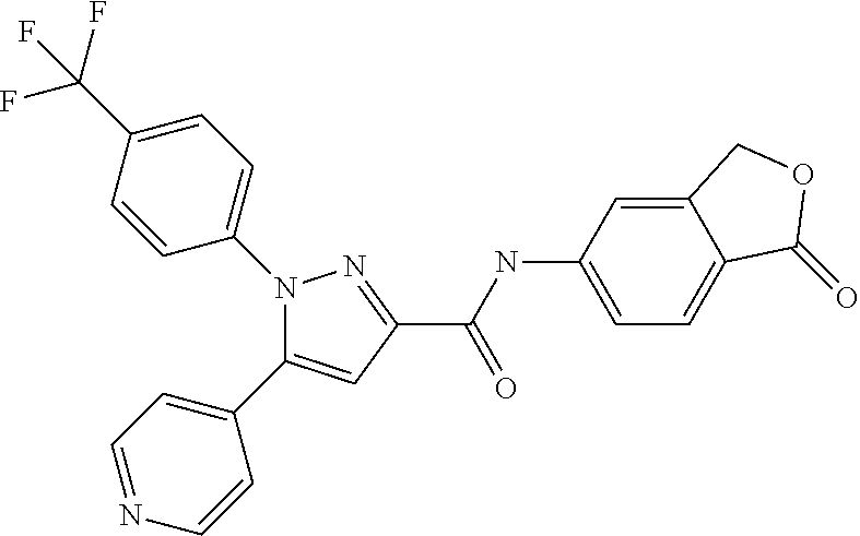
C1(C(NC2=CC=C3C(=C2)COC3=O)=O)=NN(C2=CC=C(C(F)(F)F)C=C2)C(C2=CC=NC=C2)=C1
